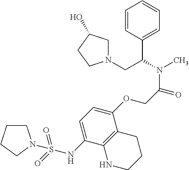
C1=CC(C(CN2CC(O)CC2)N(C)C(COC2=CC=C(NS(=O)(=O)N3CCCC3)C3=C2CCCN3)=O)=CC=C1
